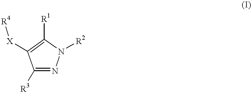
C1([R3])=NN([R2])C([R1])=C1[X][R4]
